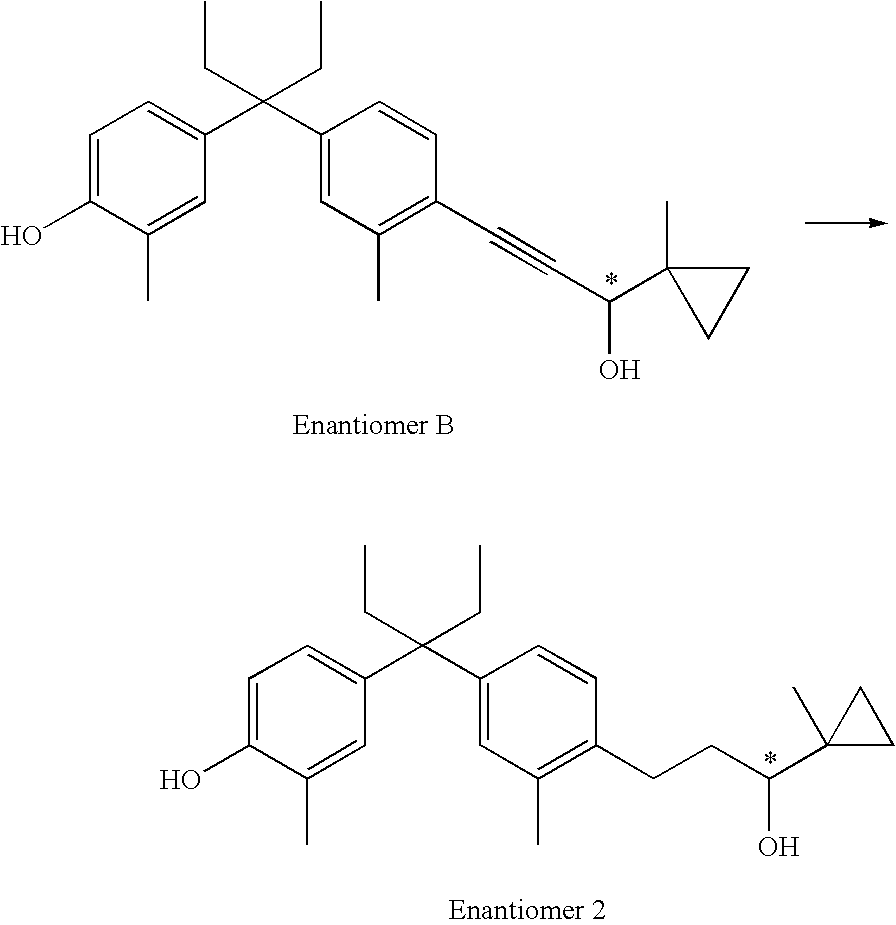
C1=C(O)C(C)=CC(C(C2=CC(C)=C(C#CC(O)C3(C)CC3)C=C2)(CC)CC)=C1.C1=C(O)C(C)=CC(C(C2=CC(C)=C(CCC(C3(C)CC3)O)C=C2)(CC)CC)=C1
